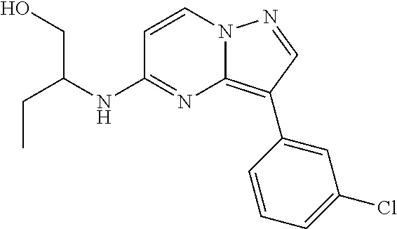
CCC(CO)NC1=NC2=C(C3=CC(Cl)=CC=C3)C=NN2C=C1
